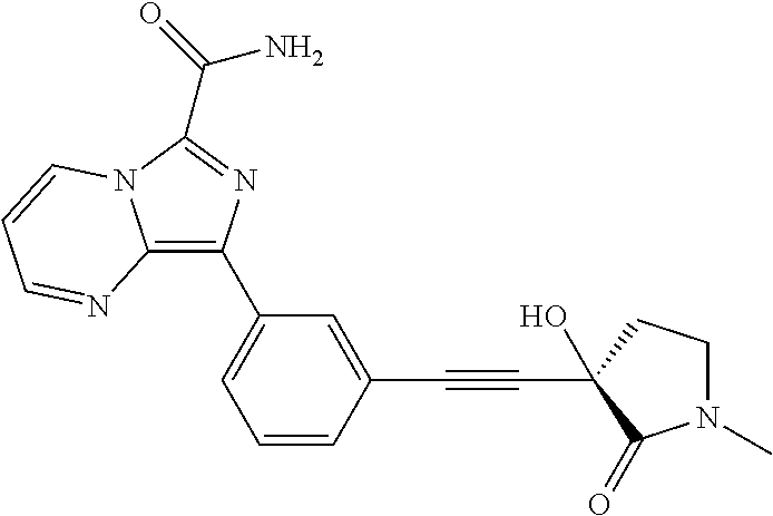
C1=CC(C#CC2(O)CCN(C)C2=O)=CC(C2=C3N(C(C(N)=O)=N2)C=CC=N3)=C1
